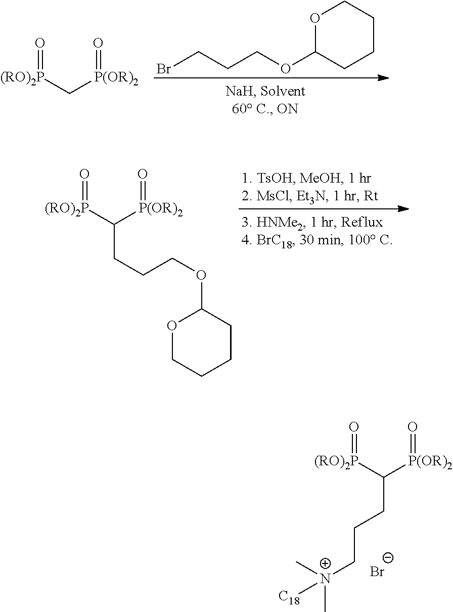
[(RO)2P](C([P(OR)2]=O)CCC[N+](C)(C)[C18])=O.[Br-].O1C(OCCCBr)CCCC1.[(RO)2P](C[P(OR)2]=O)=O.[(RO)2P](C([P(OR)2]=O)CCCOC1OCCCC1)=O
